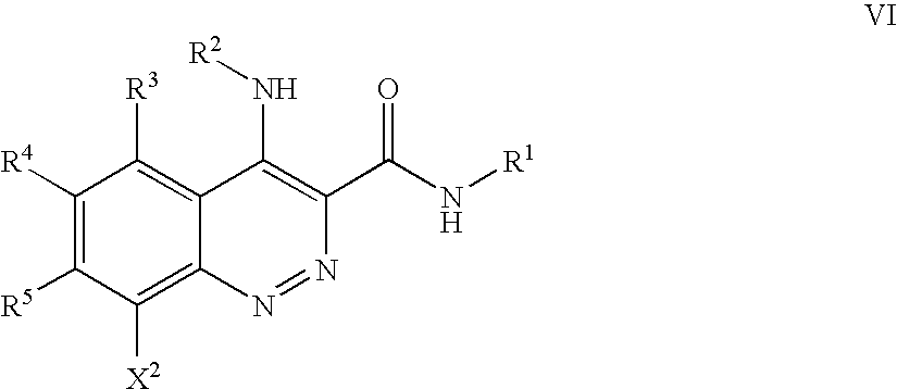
C1([R4])=C([R5])C([X2])=C2C(=C1[R3])C(N[R2])=C(C(N[R1])=O)N=N2
